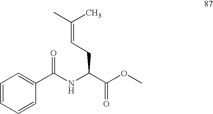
C(=CCC(NC(=O)C1=CC=CC=C1)C(=O)OC)(C)C
